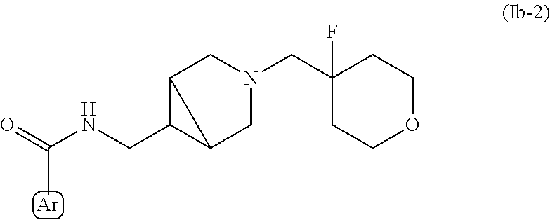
[Ar].C(NCC1C2CN(CC3(F)CCOCC3)CC12)(=O)C
